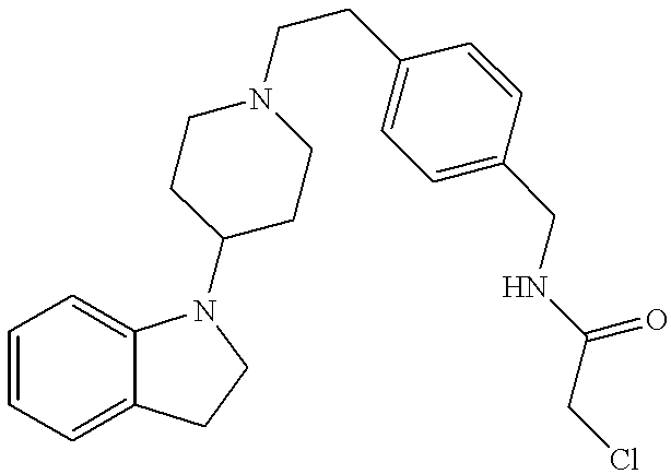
C1=CC=C2C(=C1)N(C1CCN(CCC3=CC=C(CNC(CCl)=O)C=C3)CC1)CC2
